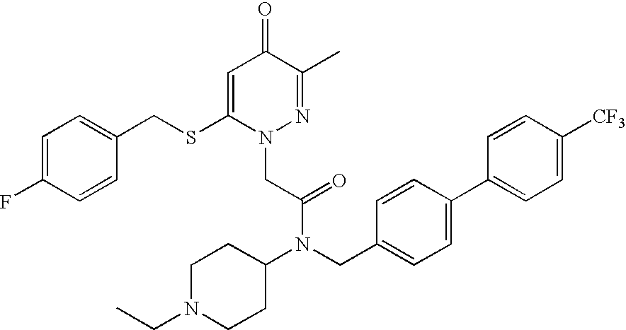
C1=C(SCC2=CC=C(F)C=C2)N(CC(N(CC2=CC=C(C3=CC=C([CF3])C=C3)C=C2)C2CCN(CC)CC2)=O)N=C(C)C1=O
